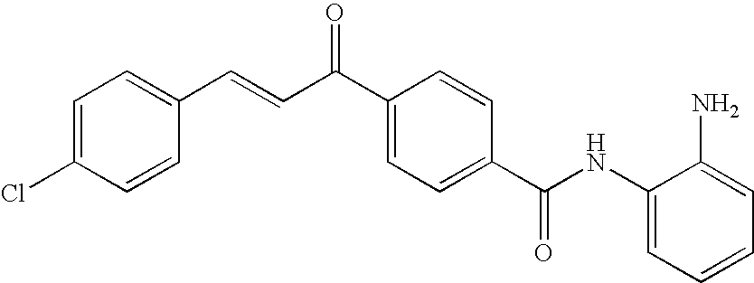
C1(NC(C2=CC=C(C(=O)C=CC3=CC=C(Cl)C=C3)C=C2)=O)=CC=CC=C1N
